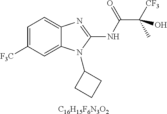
[C16H15F6N3O2].C1=C([F3C])C=C2C(=C1)N=C(NC(=O)C([CF3])(C)O)N2C1CCC1
